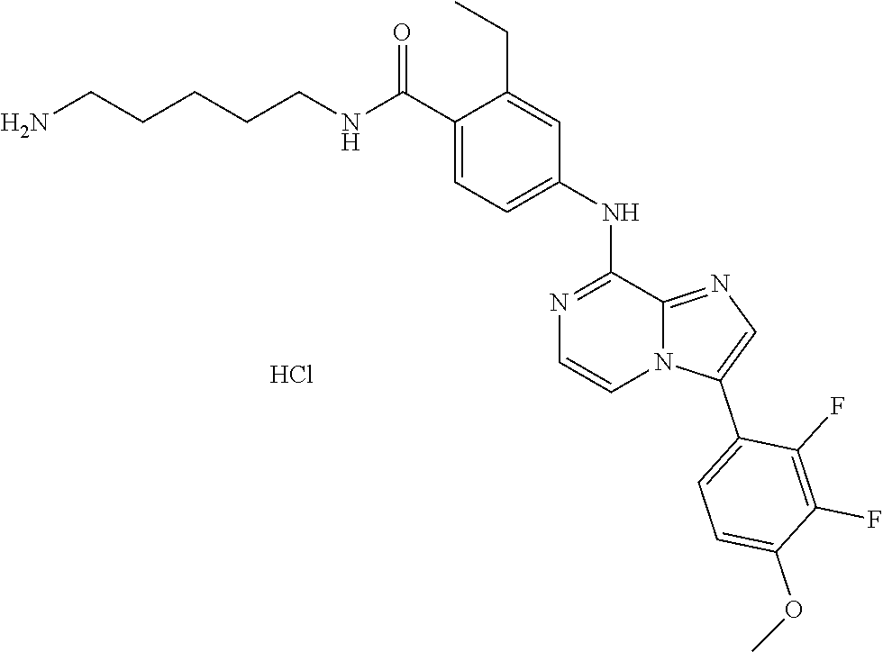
O(C1=CC=C(C2=CN=C3N2C=CN=C3NC2=CC=C(C(=O)NCCCCCN)C(CC)=C2)C(F)=C1F)C.Cl
